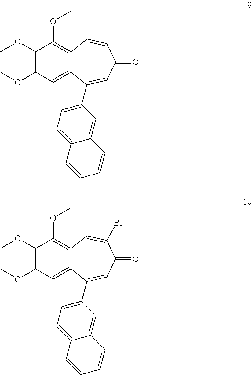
C1(OC)=C(OC)C=C2C(=C1OC)C=CC(=O)C=C2C1=CC=C2C(=C1)C=CC=C2.C1(OC)=C(OC)C=C2C(=C1OC)C=C(Br)C(=O)C=C2C1=CC=C2C(=C1)C=CC=C2
